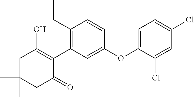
C1C(C)(C)CC(=O)C(C2=C(CC)C=CC(OC3=CC=C(Cl)C=C3Cl)=C2)=C1O
